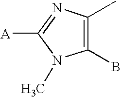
C1(B)=C(C)N=C([A])N1C
